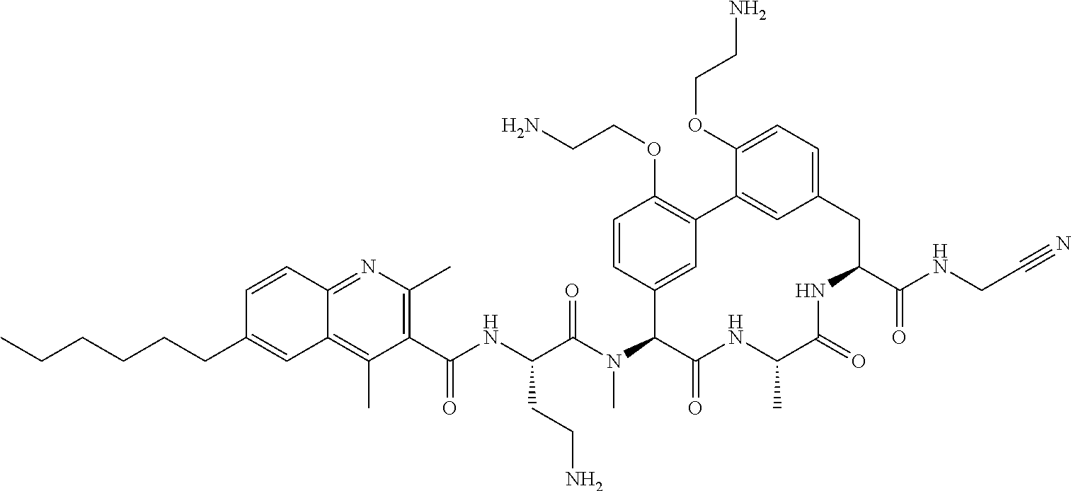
C1(C(NC(C(N(C2C(=O)NC(C)C(=O)NC(C(NCC#N)=O)CC3=CC=C(OCCN)C(=C3)C3=C(OCCN)C=CC2=C3)C)=O)CCN)=O)=C(C)N=C2C(=C1C)C=C(CCCCCC)C=C2
